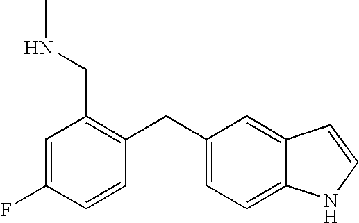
C1=C(F)C=CC(CC2=CC=C3C(=C2)C=CN3)=C1CNC
